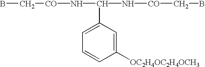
BC[CO]NC(N[CO]CB)C1=CC=CC([OC2H4OC2H4OCH3])=C1
